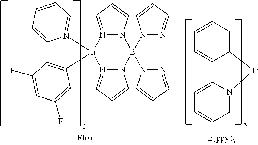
C12=CC=CC=N1[Ir]1(C3=C2C(F)=CC(F)=C3)N2=CC=CN2B(N2N=CC=C2)(N2N=CC=C2)N2N1=CC=C2.[FIr6].C12=CC=CC=C1C1=CC=CC=N1[Ir]2
